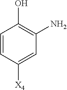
C1=CC([X4])=CC(N)=C1O
